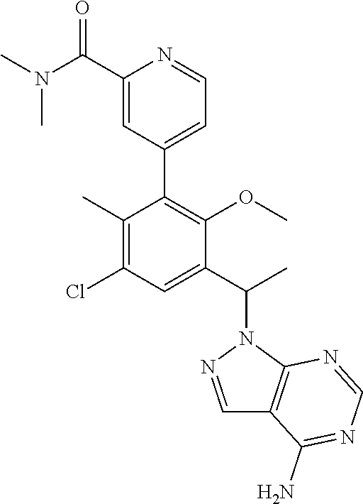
C1(C)=C(Cl)C=C(C(C)N2C3=C(C=N2)C(N)=NC=N3)C(OC)=C1C1=CC=NC(C(N(C)C)=O)=C1
